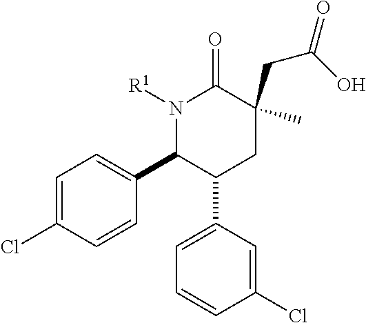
C1=C(Cl)C=CC(C2C(C3=CC=CC(Cl)=C3)CC(CC(O)=O)(C)C(=O)N2[R1])=C1
